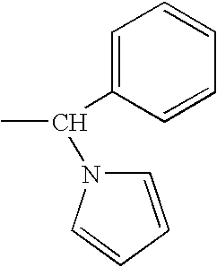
C1=C(C(C)N2C=CC=C2)C=CC=C1
